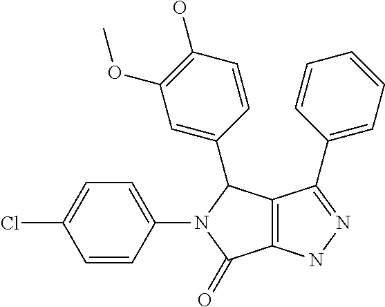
C12=C(NN=C1C1=CC=CC=C1)C(=O)N(C1=CC=C(Cl)C=C1)C2C1=CC(OC)=C(O)C=C1
